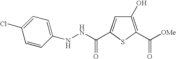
C1(O)=C(C([OMe])=O)SC(C(NNC2=CC=C(Cl)C=C2)=O)=C1
